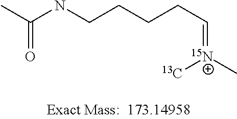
CC(NCCCCC=[15N+](C)[13C])=O
